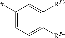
C1([#])=CC=C([RP4])C([RP3])=C1
